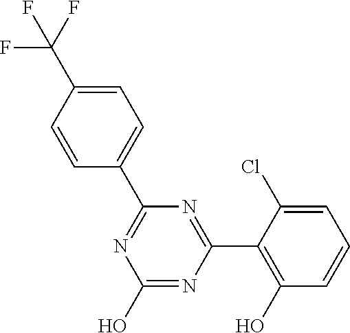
N1=C(C2=CC=C(C(F)(F)F)C=C2)N=C(C2=C(O)C=CC=C2Cl)N=C1O
